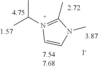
CC(N1=C(C)N(C)C=C1)C.[4.75].[I-]
